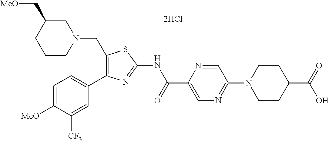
C1(CN2CC(C[MeO])CCC2)=C(C2=CC=C([MeO])C([CF3])=C2)N=C(NC(C2=CN=C(N3CCC(C(=O)O)CC3)C=N2)=O)S1
